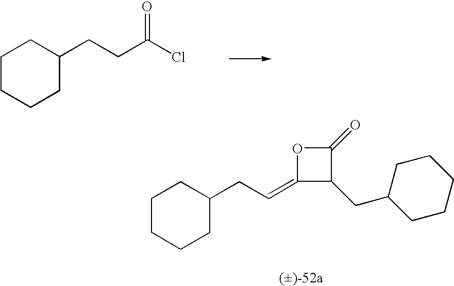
C1CCCC(CCC(Cl)=O)C1.C1CCCC(CC=C2C(CC3CCCCC3)C(=O)O2)C1
